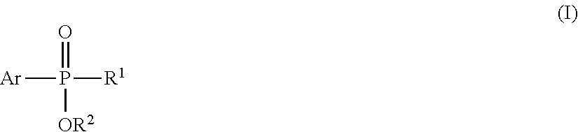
[Ar]P([R1])([OR2])=O
